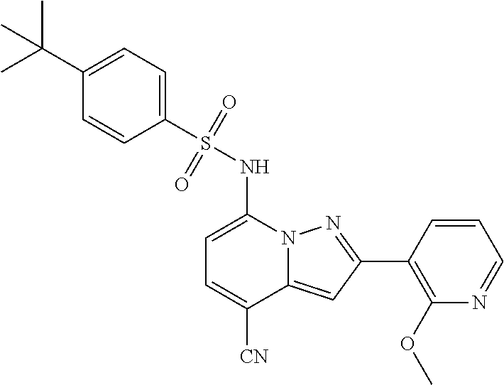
C1=C(NS(C2=CC=C(C(C)(C)C)C=C2)(=O)=O)N2C(=CC(C3=C(OC)N=CC=C3)=N2)C([CN])=C1
